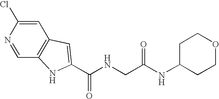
C1=C(Cl)N=CC2=C1C=C(C(NCC(NC1CCOCC1)=O)=O)N2
